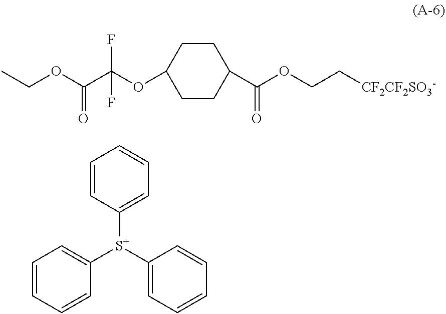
C1=CC=CC([S+](C2=CC=CC=C2)C2=CC=CC=C2)=C1.C(C(OC1CCC(C(=O)OCC[CF2CF2SO3-])CC1)(F)F)(OCC)=O
